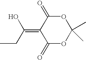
C1(=O)OC(C)(C)OC(=O)C1=C(CC)O
